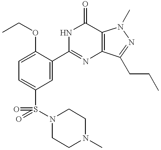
C1=C(C2=NC3=C(C(=O)N2)N(C)N=C3CCC)C(OCC)=CC=C1S(=O)(N1CCN(C)CC1)=O
